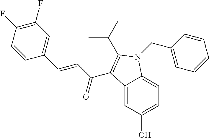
C12=CC(O)=CC=C1N(CC1=CC=CC=C1)C(C(C)C)=C2C(C=CC1=CC(F)=C(F)C=C1)=O
